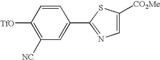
[TfO]C1=C([NC])C=C(C2=NC=C([CO2Me])S2)C=C1
